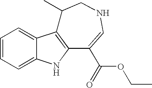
C1=CC=C2C(=C1)C1=C(N2)C(C(=O)OCC)=CNCC1C
